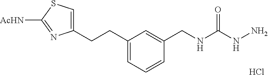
C1(CCC2=CC=CC(CNC(NN)=O)=C2)=CSC([AcHN])=N1.Cl
